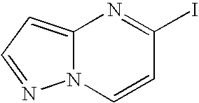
C12=CC=NN1C=CC(I)=N2
